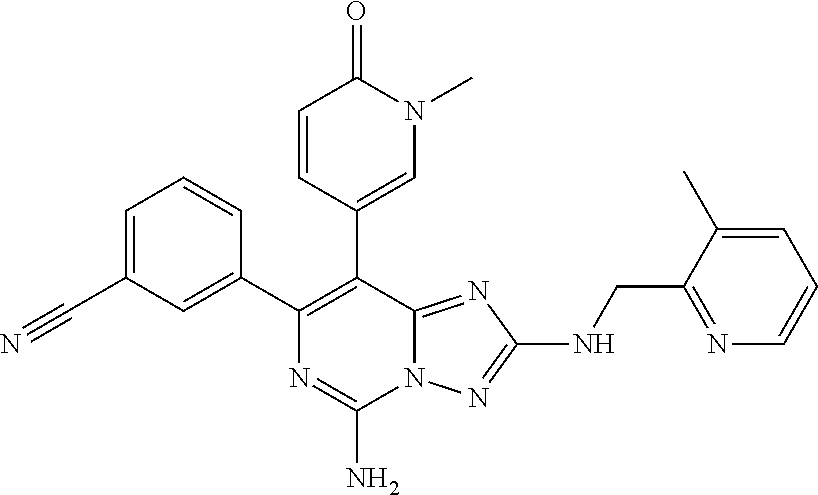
NC1=NC(C2=CC(C#N)=CC=C2)=C(C2=CN(C)C(=O)C=C2)C2=NC(NCC3=NC=CC=C3C)=NN12
